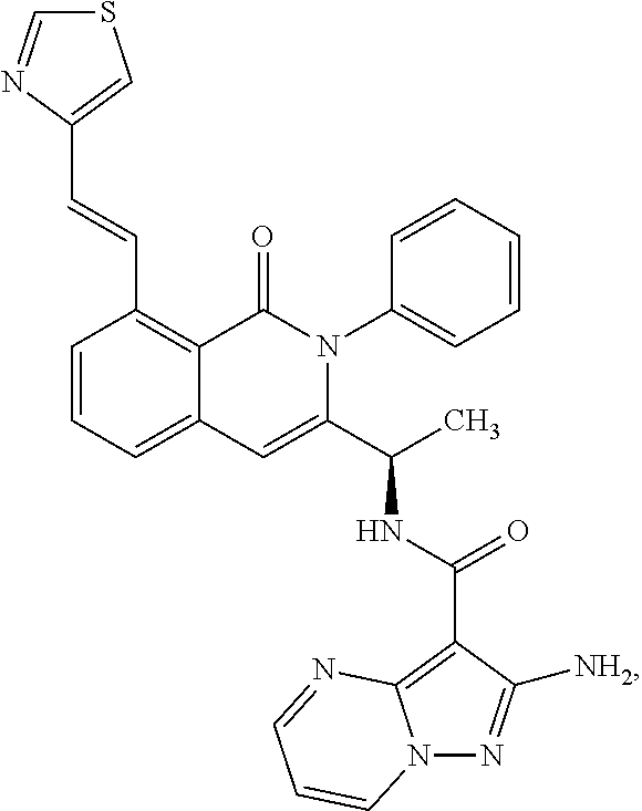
C1(C=CC2=CSC=N2)=C2C(=CC=C1)C=C(C(C)NC(C1=C3N(N=C1[NH2])C=CC=N3)=O)N(C1=CC=CC=C1)C2=O
